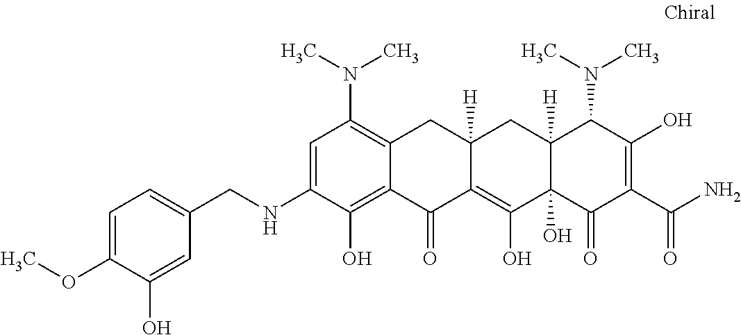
C1=C(NCC2=CC=C(OC)C(O)=C2)C(O)=C2C(=C1N(C)C)CC1([H])C(=C(O)C3(O)C([H])(C1)C(N(C)C)C(O)=C(C(N)=O)C3=O)C2=O
